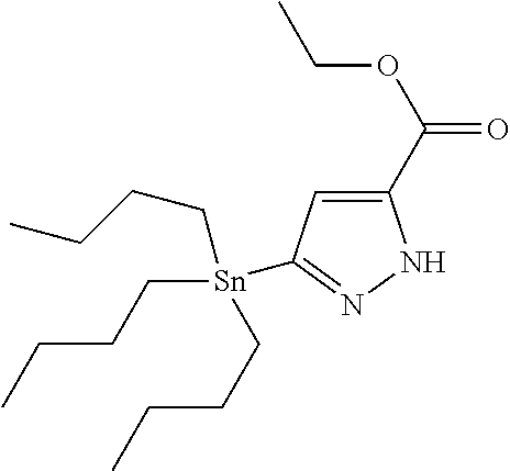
C1(C(OCC)=O)=CC([Sn](CCCC)(CCCC)CCCC)=NN1
